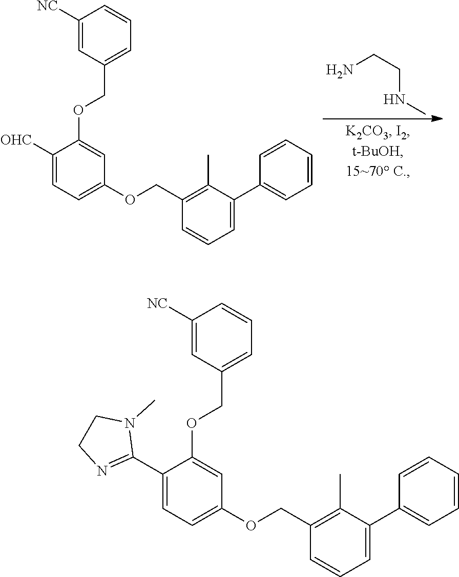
NCCNC.O(CC1=C(C)C(C2=CC=CC=C2)=CC=C1)C1=CC=C([OHC])C(OCC2=CC=CC([NC])=C2)=C1.O(CC1=C(C)C(C2=CC=CC=C2)=CC=C1)C1=CC=C(C2=NCCN2C)C(OCC2=CC=CC([NC])=C2)=C1
